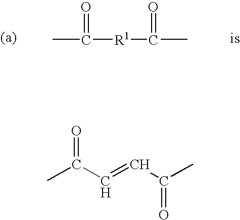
CC(=O)[R1]C(=O)C.CC(C=CC(C)=O)=O
